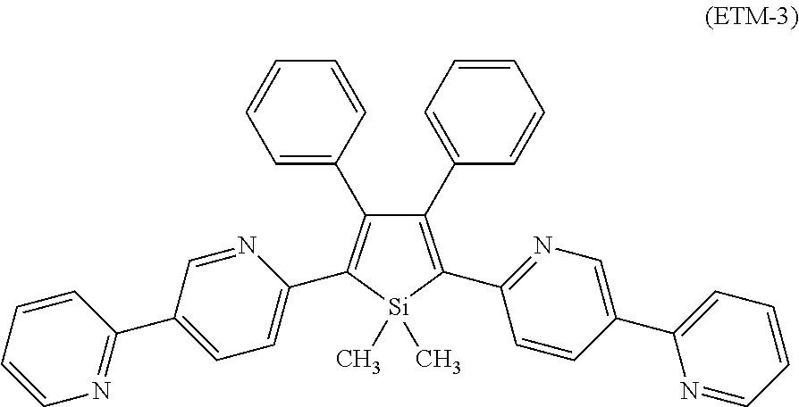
C1(C2=CC=CC=C2)=C(C2=NC=C(C3=CC=CC=N3)C=C2)[Si](C)(C)C(C2=CC=C(C3=NC=CC=C3)C=N2)=C1C1=CC=CC=C1
